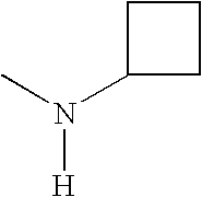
[H]N(C)C1CCC1
